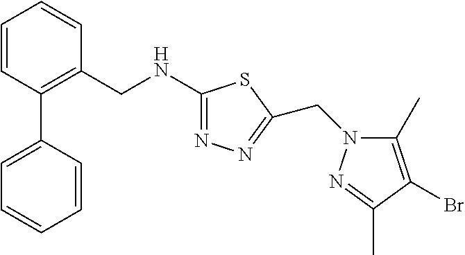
C1=CC(C2=CC=CC=C2)=C(CNC2=NN=C(CN3C(C)=C(Br)C(C)=N3)S2)C=C1
